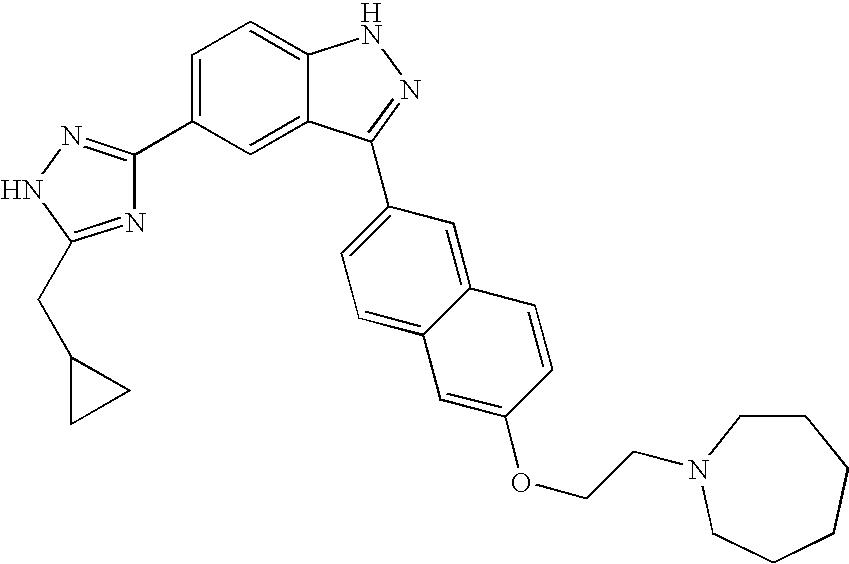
C1=C(C2=NNC(CC3CC3)=N2)C=C2C(=C1)NN=C2C1=CC=C2C(=C1)C=CC(OCCN1CCCCCC1)=C2
